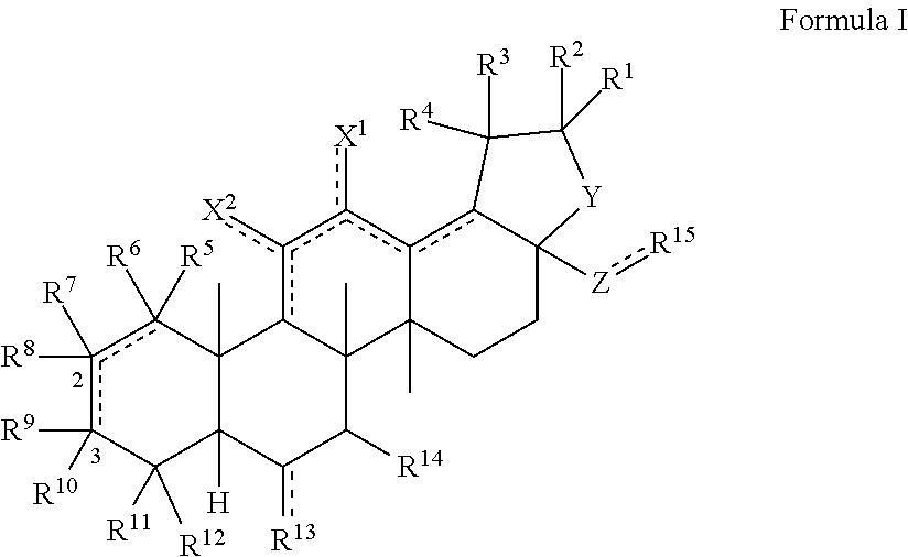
c1([R8])([R7])c([R9])([R10])C([R11])([R12])C2([H])C(C)(c1([R6])[R5])c1c([X2])c([X1])c3c4C([Z]:[R15])(CCC3(C)C1(C)C([R14])c2[R13])[Y]C([R2])([R1])C4([R3])[R4]
